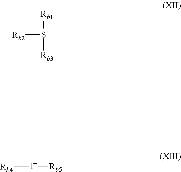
[Rb2][S+]([Rb1])[Rb3].[Rb4][I+][Rb5]
